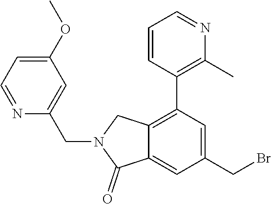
C1=NC(CN2CC3=C(C4=C(C)N=CC=C4)C=C(CBr)C=C3C2=O)=CC(OC)=C1
